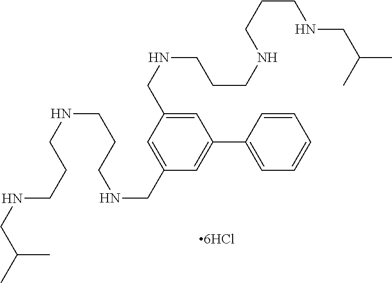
C1=C(CNCCCNCCCNCC(C)C)C=C(CNCCCNCCCNCC(C)C)C=C1C1=CC=CC=C1
